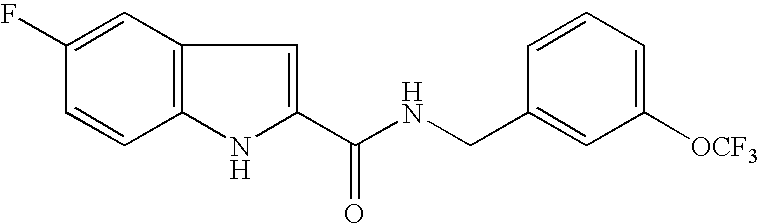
C12=C(C=C(F)C=C1)C=C(C(NCC1=CC([OCF3])=CC=C1)=O)N2
